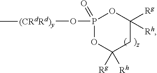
P1(O[(CRdRd)y]C)(=O)OC([Rg])([Rh])CC([Rg])([Rh])O1
